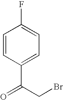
C1=CC(C(CBr)=O)=CC=C1F
